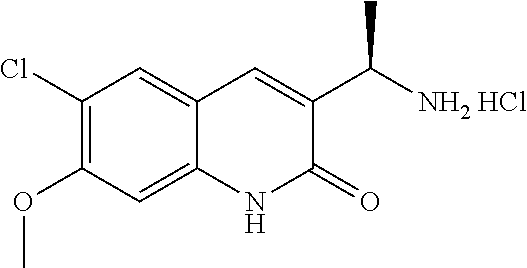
C1(Cl)=C(OC)C=C2C(=C1)C=C(C([NH2 HCl])C)C(=O)N2
